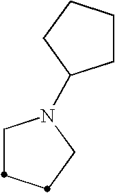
C1N(C2CCCC2)CCC1
